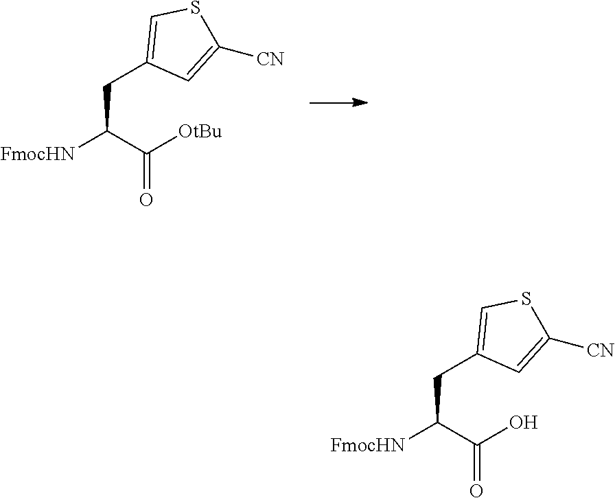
[FmocHN]C(C([OtBu])=O)CC1=CSC([CN])=C1.[FmocHN]C(C(O)=O)CC1=CSC([CN])=C1
